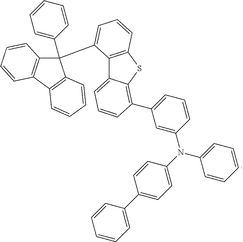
C12=C(SC3=C(C4=CC=CC(N(C5=CC=C(C6=CC=CC=C6)C=C5)C5=CC=CC=C5)=C4)C=CC=C13)C=CC=C2C1(C2=CC=CC=C2)C2=C(C3=C1C=CC=C3)C=CC=C2
